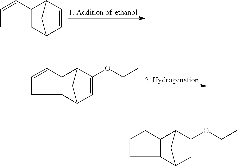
C1=CC2CC1C1C2CC=C1.C1(OCC)=CC2CC1C1C2CC=C1.C1(OCC)C2CC(C1)C1C2CCC1
